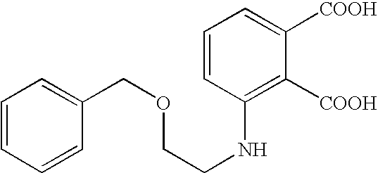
C1=CC=C([COOH])C([COOH])=C1NCCOCC1=CC=CC=C1
